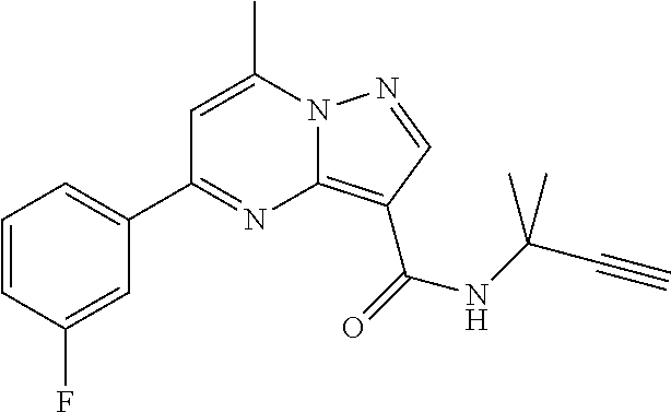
C1=CC(F)=CC(C2=NC3=C(C(=O)NC(C#C)(C)C)C=NN3C(C)=C2)=C1
